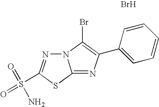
N12N=C(S(=O)(=O)N)SC1=NC(C1=CC=CC=C1)=C2Br.Br
